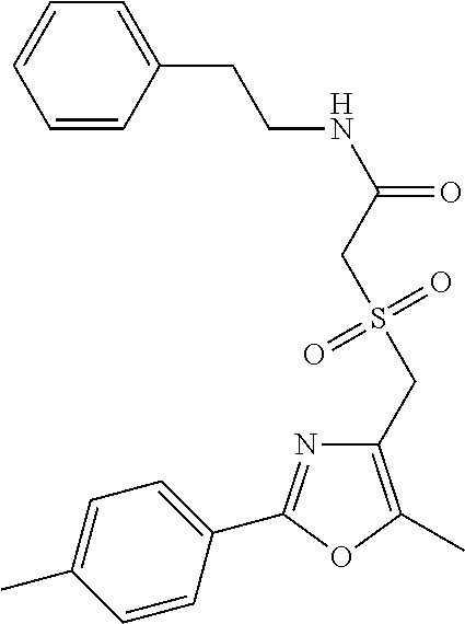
C1=CC(CCNC(=O)CS(CC2=C(C)OC(C3=CC=C(C)C=C3)=N2)(=O)=O)=CC=C1
